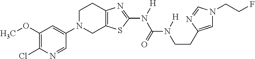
C1(OC)=C(Cl)N=CC(N2CC3=C(CC2)N=C(N([H])C(=O)N([H])CCC2=CN(CCF)C=N2)S3)=C1
